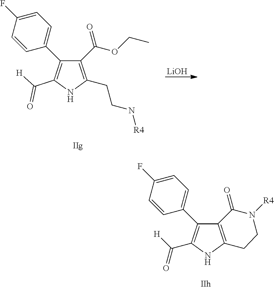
C1(C(OCC)=O)=C(CCN[R4])NC(C([H])=O)=C1C1=CC=C(F)C=C1.[LiOH].C12=C(NC(C([H])=O)=C1C1=CC=C(F)C=C1)CCN([R4])C2=O
